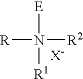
[R]N([E])([R2])[R1]
